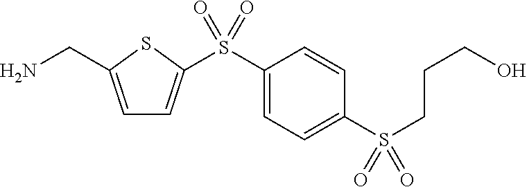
C1=C(CN)SC(S(C2=CC=C(S(CCCO)(=O)=O)C=C2)(=O)=O)=C1
